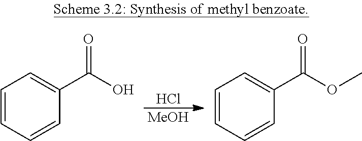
C1=CC=CC(C(O)=O)=C1.C1=CC=CC(C(OC)=O)=C1.Cl.[MeOH]
